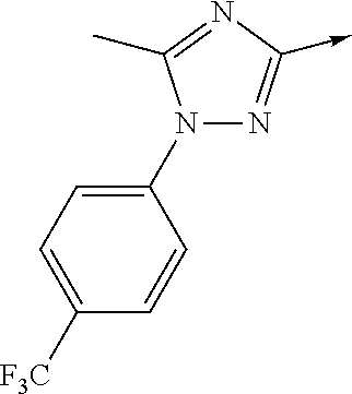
C-C1=NN(C2=CC=C([CF3])C=C2)C(C)=N1
